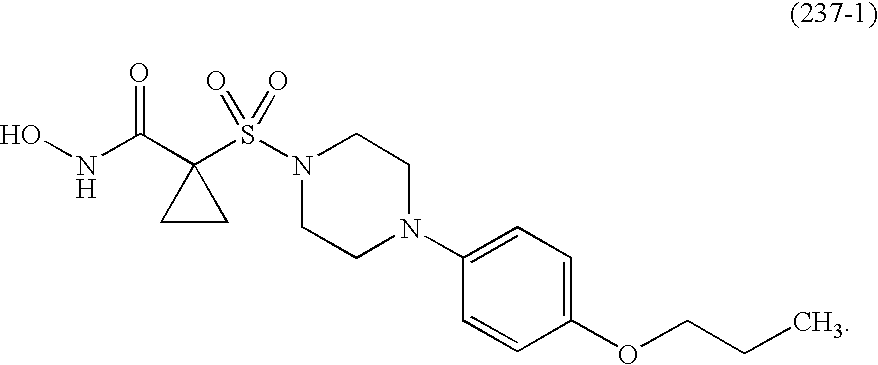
ONC(C1(S(N2CCN(C3=CC=C(OCCC)C=C3)CC2)(=O)=O)CC1)=O
